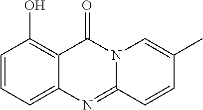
C1=CC(O)=C2C(=C1)N=C1N(C2=O)C=C(C)C=C1
